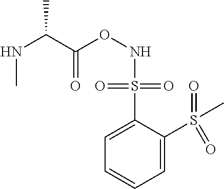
C1=C(S(=O)(=O)NOC(C(NC)C)=O)C(S(=O)(C)=O)=CC=C1
